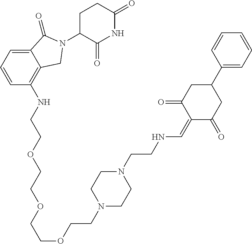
N1(CCOCCOCCOCCNC2=C3C(=CC=C2)C(=O)N(C2C(=O)NC(=O)CC2)C3)CCN(CCNC=C2C(=O)CC(C3=CC=CC=C3)CC2=O)CC1
